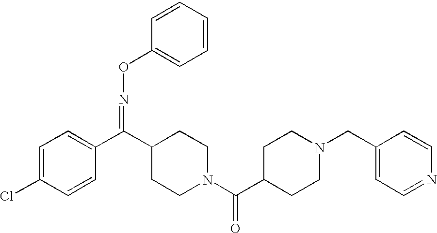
C1=C(Cl)C=CC(C(C2CCN(C(C3CCN(CC4=CC=NC=C4)CC3)=O)CC2)=NOC2=CC=CC=C2)=C1
